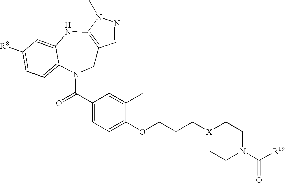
C1=NN(C)C2=C1CN(C(=O)C1=CC=C(OCCC[X]3CCN(C(=O)[R19])CC3)C(C)=C1)C1=CC=C([R8])C=C1N2
